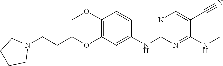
C1(NC)=NC(NC2=CC(OCCCN3CCCC3)=C(OC)C=C2)=NC=C1C#N
